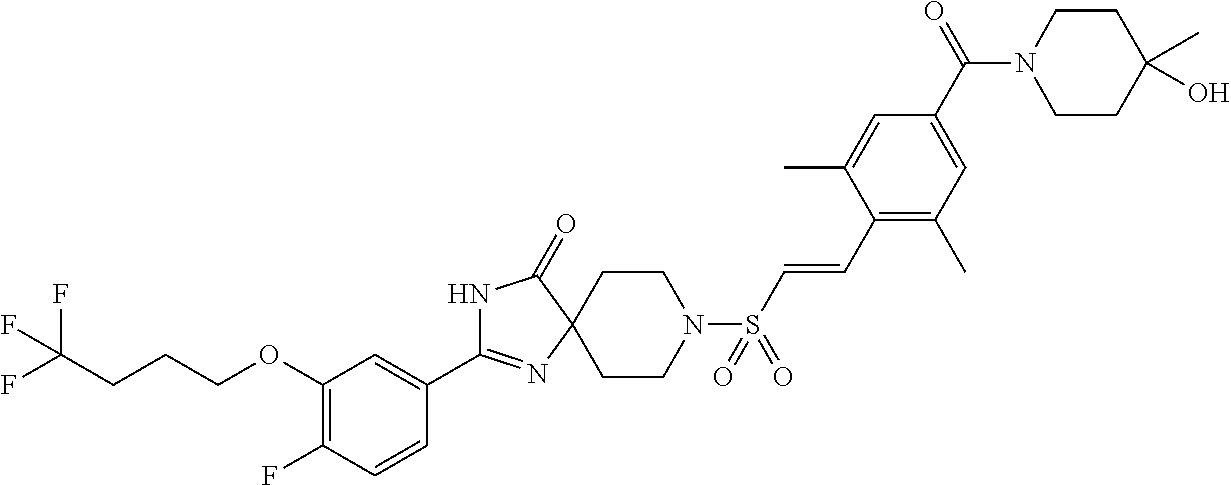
N1C(C2=CC(OCCCC(F)(F)F)=C(F)C=C2)=NC2(C1=O)CCN(S(C=CC1=C(C)C=C(C(N3CCC(C)(O)CC3)=O)C=C1C)(=O)=O)CC2
